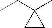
CCC1(C)CC1
